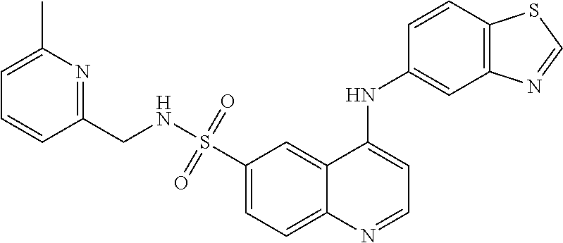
S(C1=CC=C2C(=C1)C(NC1=CC3=C(C=C1)SC=N3)=CC=N2)(NCC1=NC(C)=CC=C1)(=O)=O
